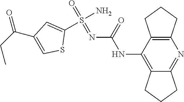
N(C1=C2C(=NC3=C1CCC3)CCC2)C(N=S(=O)(N)C1=CC(C(CC)=O)=CS1)=O
